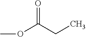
O=C(CC)OC
